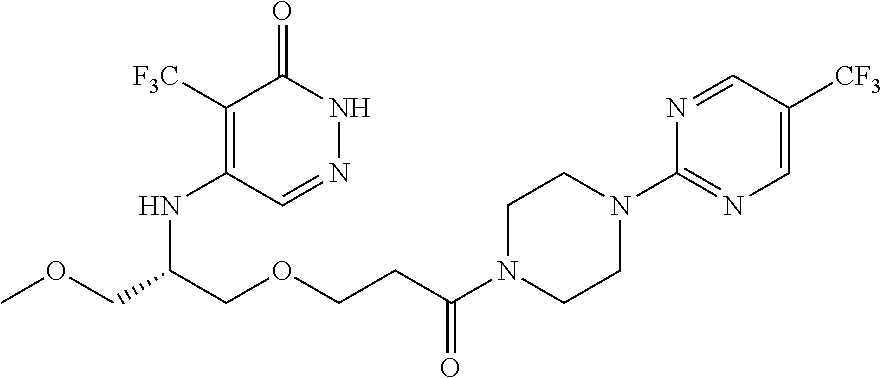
COCC(COCCC(N1CCN(C2=NC=C([CF3])C=N2)CC1)=O)NC1=C([F3C])C(=O)NN=C1
